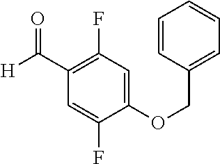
C1(C([H])=O)=C(F)C=C(OCC2=CC=CC=C2)C(F)=C1
